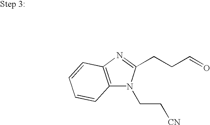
N1=C(CCC=O)N(CC[CN])C2=C1C=CC=C2
